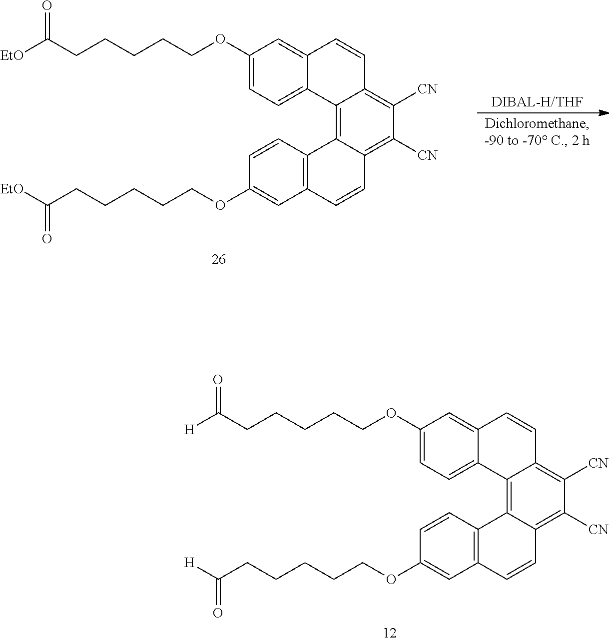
C1(OCCCCCC([EtO])=O)=CC=C2C(=C1)C=CC1=C([CN])C([CN])=C3C(=C21)C1=C(C=C3)C=C(OCCCCCC([EtO])=O)C=C1.C1(OCCCCCC([H])=O)=CC=C2C(=C1)C=CC1=C([CN])C([CN])=C3C(=C21)C1=C(C=C3)C=C(OCCCCCC([H])=O)C=C1
